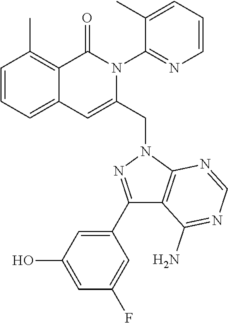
C1=CC=C2C(=C1C)C(=O)N(C1=NC=CC=C1C)C(CN1C3=C(C(N)=NC=N3)C(C3=CC(O)=CC(F)=C3)=N1)=C2
